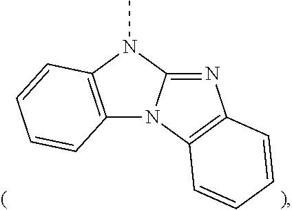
N12C(=NC3=C1C=CC=C3)N(C)C1=C2C=CC=C1
